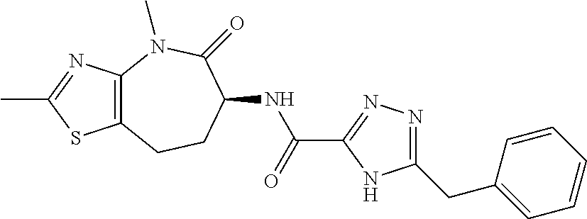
C12=C(N(C)C(=O)C(NC(C3=NN=C(CC4=CC=CC=C4)N3)=O)CC1)N=C(C)S2
